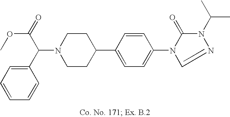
N1(C(C2=CC=CC=C2)C(=O)OC)CCC(C2=CC=C(N3C(=O)N(C(C)C)N=C3)C=C2)CC1
